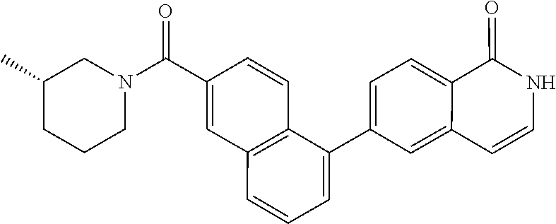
C1(C2=CC=CC3=C2C=CC(C(N2CC(C)CCC2)=O)=C3)=CC=C2C(=C1)C=CNC2=O
